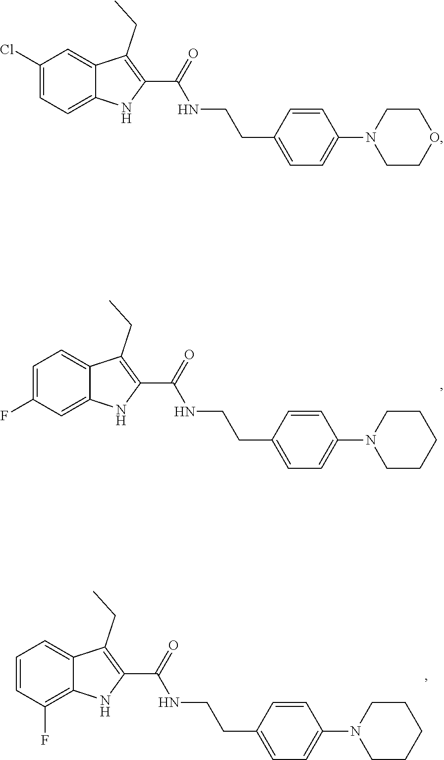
C1=C2C(=CC(Cl)=C1)C(CC)=C(C(=O)NCCC1=CC=C(N3CCOCC3)C=C1)N2.C1=C2C(=CC=C1F)C(CC)=C(C(=O)NCCC1=CC=C(N3CCCCC3)C=C1)N2.C1(F)=C2C(=CC=C1)C(CC)=C(C(=O)NCCC1=CC=C(N3CCCCC3)C=C1)N2
